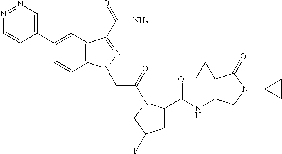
N1=NC=C(C2=CC3=C(C=C2)N(CC(=O)N2C(C(NC4C5(C(=O)N(C6CC6)C4)CC5)=O)CC(F)C2)N=C3C(N)=O)C=C1
